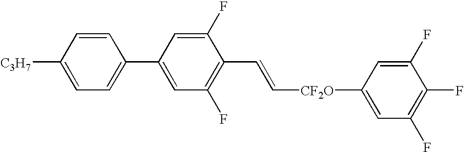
C([CF2O]C1=CC(F)=C(F)C(F)=C1)=CC1=C(F)C=C(C2=CC=C([C3H7])C=C2)C=C1F
